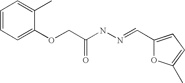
C1=CC=C(OCC(NN=CC2=CC=C(C)O2)=O)C(C)=C1
